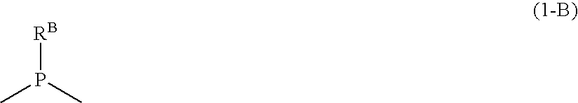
[RB]P(C)C
